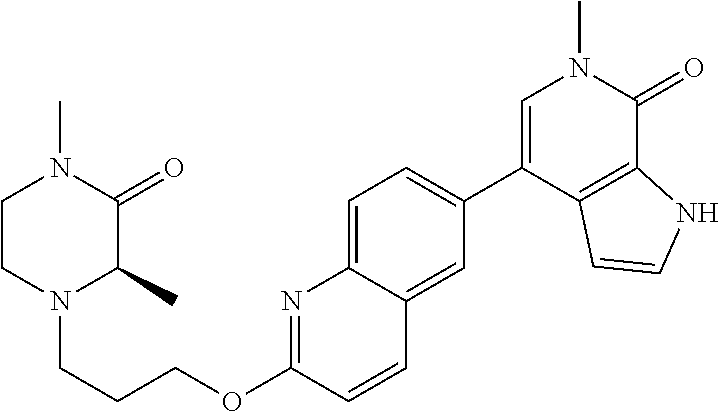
C1(C2=CC=C3C(=C2)C=CC(OCCCN2C(C)C(=O)N(C)CC2)=N3)=CN(C)C(=O)C2=C1C=CN2
